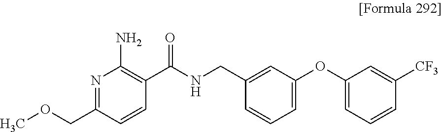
N1=C(COC)C=CC(C(NCC2=CC(OC3=CC=CC([CF3])=C3)=CC=C2)=O)=C1N
